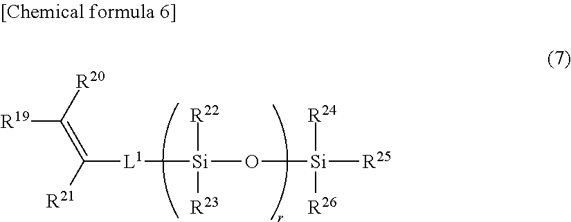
C([L1][Si](O[Si]([R25])([R24])[R26])([R22])[R23])([R21])=C([R20])[R19]
